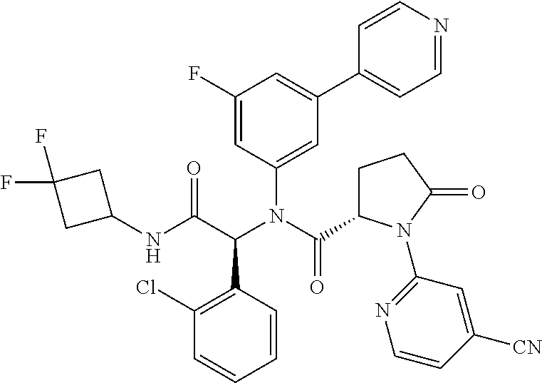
C1(Cl)=C(C(C(NC2CC(F)(F)C2)=O)N(C(C2CCC(=O)N2C2=NC=CC([CN])=C2)=O)C2=CC(C3=CC=NC=C3)=CC(F)=C2)C=CC=C1
